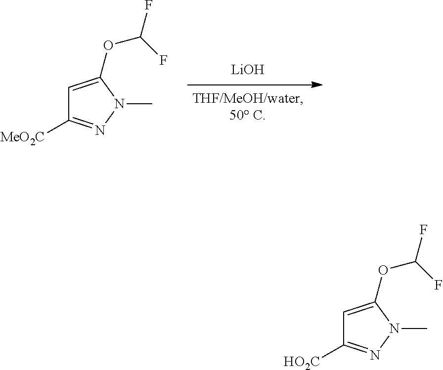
[LiOH].C1=C(OC(F)F)N(C)N=C1[MeO2C].C1=C(OC(F)F)N(C)N=C1[HO2C]
